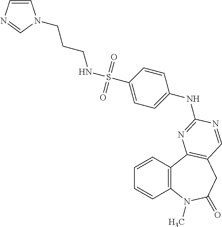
C1=CC2=C(C=C1)N(C)C(=O)CC1=C2N=C(NC2=CC=C(S(=O)(=O)NCCCN3C=CN=C3)C=C2)N=C1
